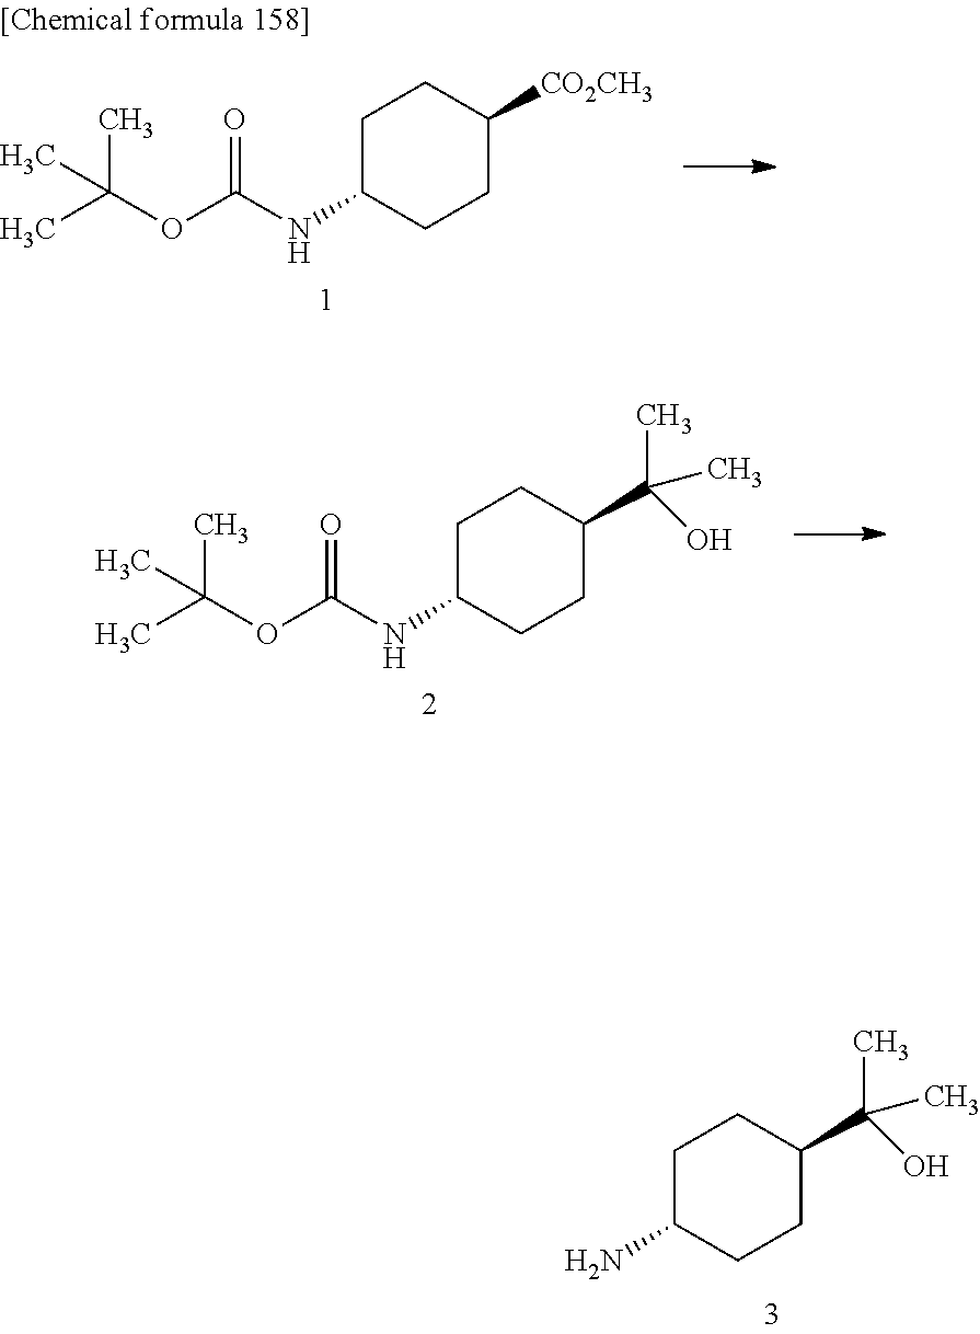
C1CC([CO2CH3])CCC1NC(OC(C)(C)C)=O.C1CC(C(C)(C)O)CCC1NC(OC(C)(C)C)=O.NC1CCC(C(C)(C)O)CC1
